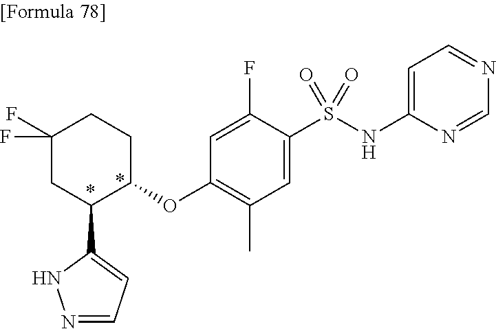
N1=CC=C(C2C(OC3=C(C)C=C(S(NC4=CC=NC=N4)(=O)=O)C(F)=C3)CCC(F)(F)C2)N1
